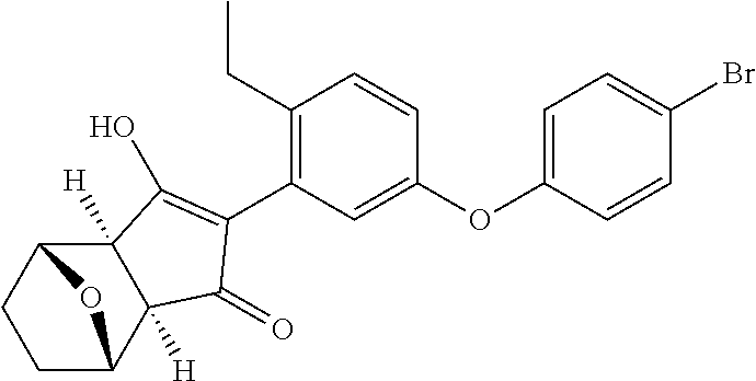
C1C2C3([H])C([H])(C(C1)O2)C(O)=C(C1=C(CC)C=CC(OC2=CC=C(Br)C=C2)=C1)C3=O
